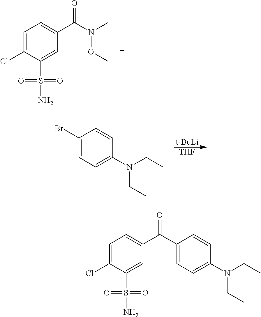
C1=C(Cl)C(S(N)(=O)=O)=CC(C(N(C)OC)=O)=C1.C1(Br)=CC=C(N(CC)CC)C=C1.[t-BuLi].[THF].C1=C(Cl)C(S(N)(=O)=O)=CC(C(C2=CC=C(N(CC)CC)C=C2)=O)=C1
